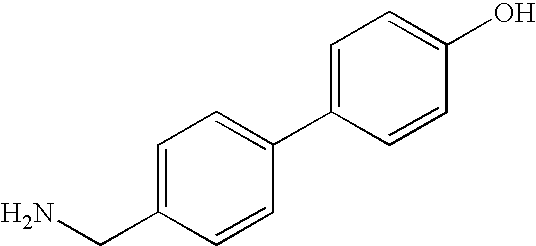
NCC1=CC=C(C2=CC=C(O)C=C2)C=C1
